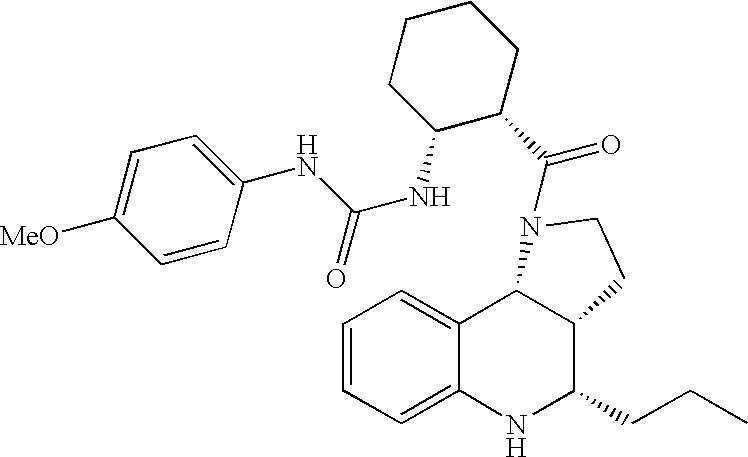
C12=CC=CC=C1NC(CCC)C1C2N(C(C2CCCCC2NC(NC2=CC=C([MeO])C=C2)=O)=O)CC1
